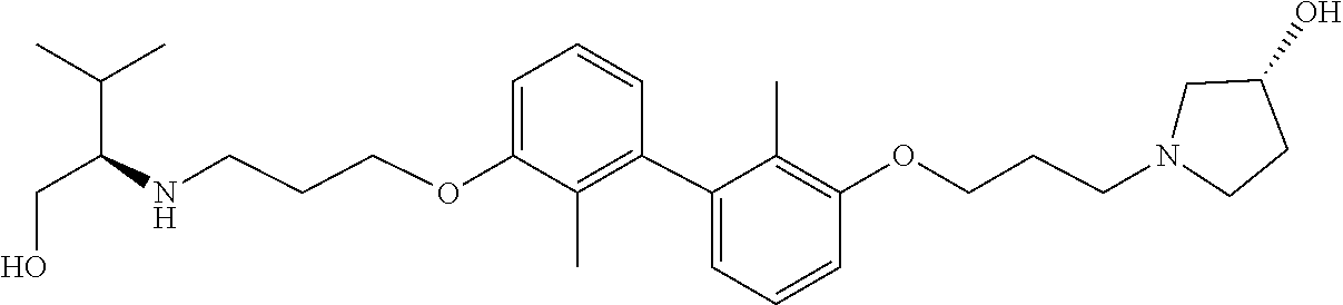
C1=C(OCCCNC(CO)C(C)C)C(C)=C(C2=CC=CC(OCCCN3CC(O)CC3)=C2C)C=C1
